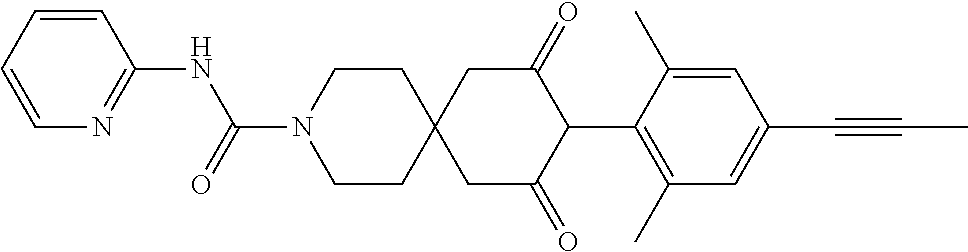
C1CN(C(=O)NC2=NC=CC=C2)CCC12CC(=O)C(C1=C(C)C=C(C#CC)C=C1C)C(=O)C2
